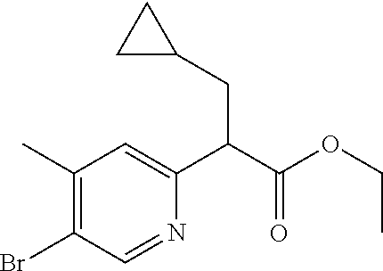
C1(C)=C(Br)C=NC(C(C(OCC)=O)CC2CC2)=C1
